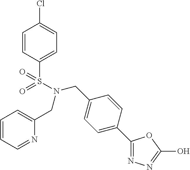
C1=CC(S(N(CC2=CC=C(C3=NN=C(O)O3)C=C2)CC2=CC=CC=N2)(=O)=O)=CC=C1Cl
